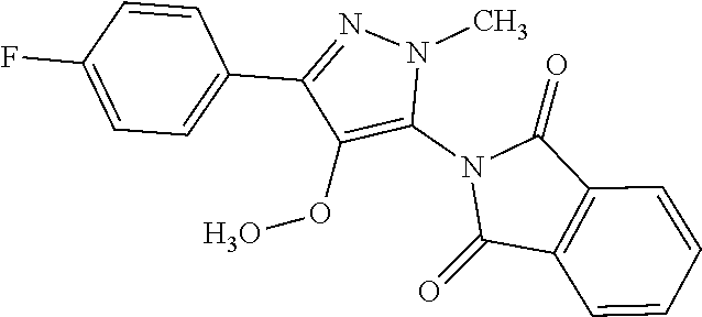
N1(C)C(N2C(=O)C3=C(C2=O)C=CC=C3)=C(OO)C(C2=CC=C(F)C=C2)=N1
